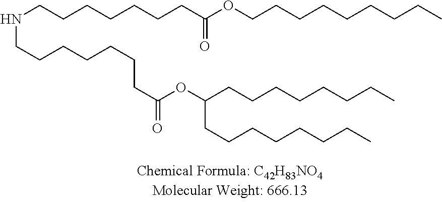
C(=O)(CCCCCCCNCCCCCCCC(=O)OC(CCCCCCCC)CCCCCCCC)OCCCCCCCCC
